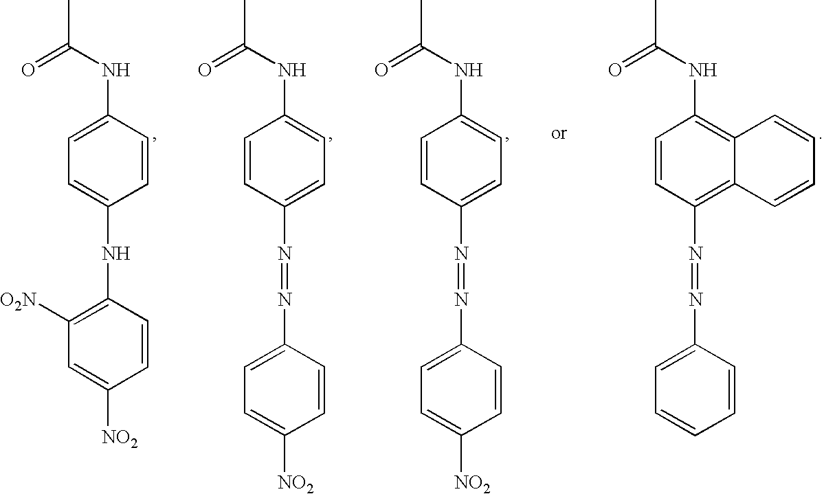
C1(NC(C)=O)=C2C(=C(N=NC3=CC=CC=C3)C=C1)C=CC=C2.C1(NC(C)=O)=CC=C(N=NC2=CC=C([NO2])C=C2)C=C1.C1(NC(C)=O)=CC=C(N=NC2=CC=C([NO2])C=C2)C=C1.C1(NC(C)=O)=CC=C(NC2=C([O2N])C=C([NO2])C=C2)C=C1
